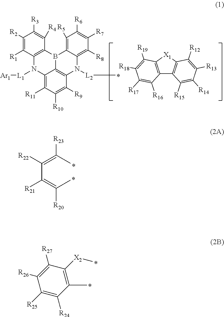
C(C(=C([R23])C)[R22])(=C(C)[R20])[R21].[X2](C)C1=C(C)C([R24])=C([R25])C([R26])=C1[R27].C1([R2])=C([R1])C2=C(C([R4])=C1[R3])B1C3=C([R5])C([R6])=C([R7])C([R8])=C3N([L2]C)C3=C1C(=C([R11])C([R10])=C3[R9])N2[L1][Ar1].C12=C(C([R15])=C([R14])C([R13])=C1[R12])C1=C([X1]2)C([R19])=C([R18])C([R17])=C1[R16]
